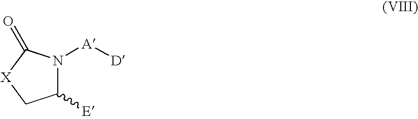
C1([E])N([A][D])C(=O)[X]C1
